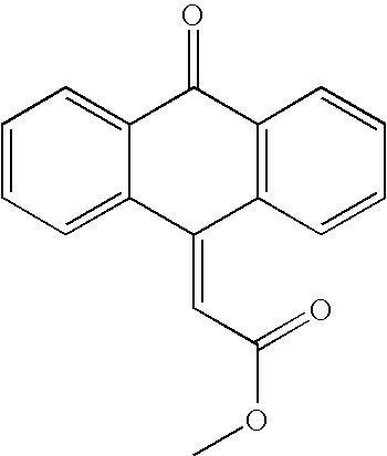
C12=CC=CC=C1C(=CC(=O)OC)C1=C(C2=O)C=CC=C1
